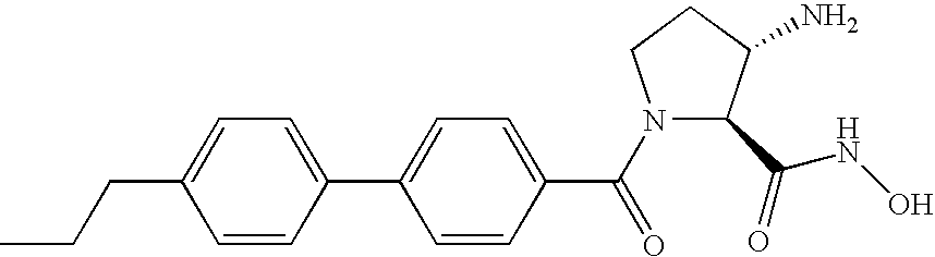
CCCC1=CC=C(C2=CC=C(C(=O)N3C(C(NO)=O)C(N)CC3)C=C2)C=C1
